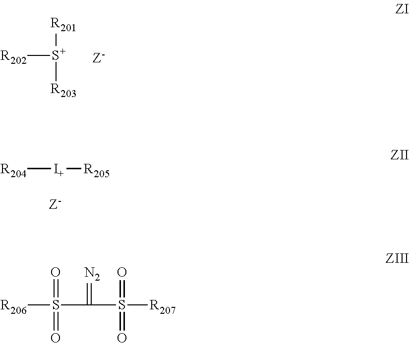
[S+]([R201])([R203])[R202].[R204][I+][R205].[R206]S(C(=[N2])S([R207])(=O)=O)(=O)=O
